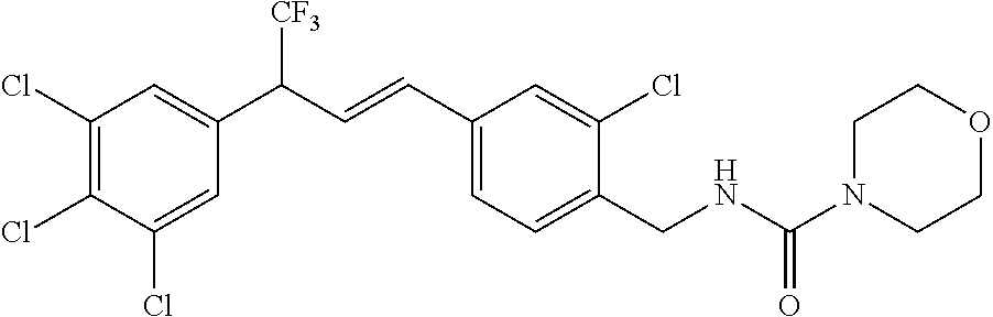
C1(CNC(=O)N2CCOCC2)=CC=C(C=CC(C2=CC(Cl)=C(Cl)C(Cl)=C2)[CF3])C=C1Cl
